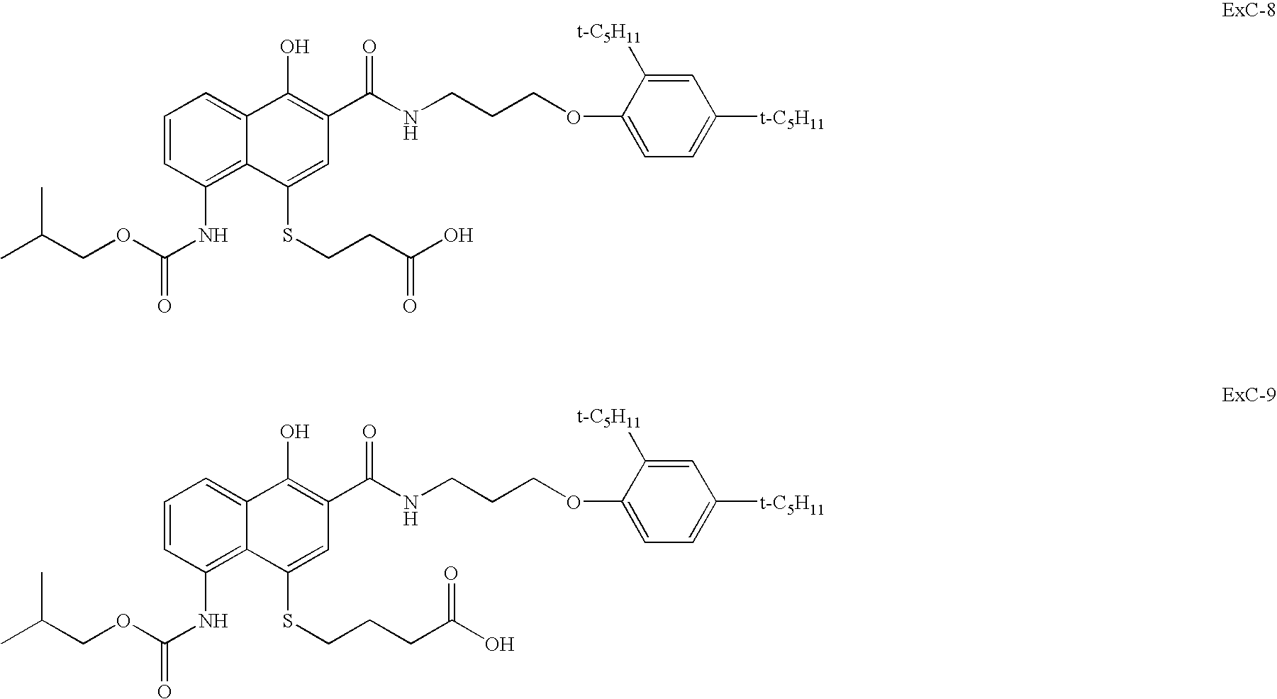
C1=CC(NC(=O)OCC(C)C)=C2C(=C1)C(O)=C(C(NCCCOC1=CC=C([t-C5H11])C=C1[t-C5H11])=O)C=C2SCCC(=O)O.C1=CC(NC(=O)OCC(C)C)=C2C(=C1)C(O)=C(C(NCCCOC1=CC=C([t-C5H11])C=C1[t-C5H11])=O)C=C2SCCCC(O)=O
